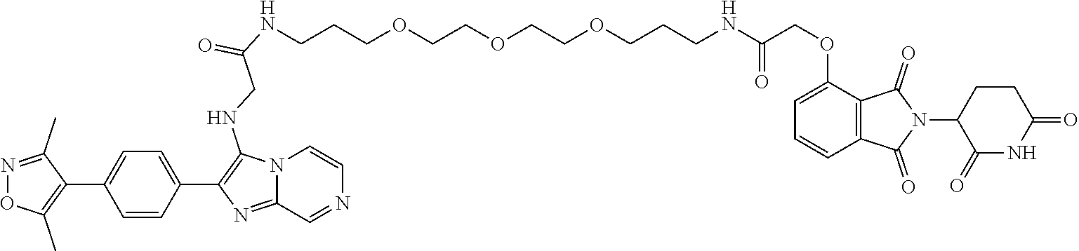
C(OCCCNC(COC1=CC=CC2=C1C(=O)N(C1C(=O)NC(=O)CC1)C2=O)=O)COCCOCCCNC(CNC1=C(C2=CC=C(C3=C(C)ON=C3C)C=C2)N=C2N1C=CN=C2)=O
